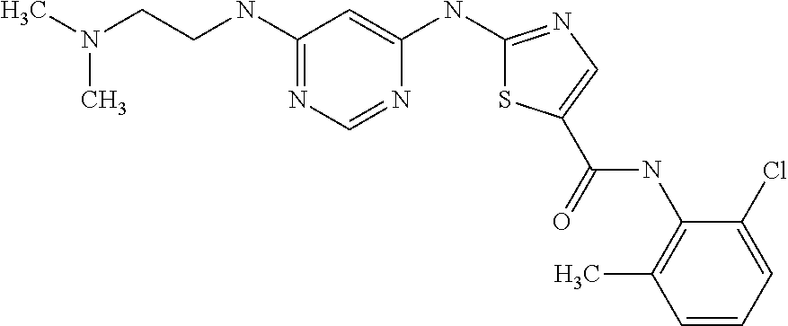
C1=CC=C(Cl)C(NC(=O)C2=CN=C(NC3=CC(NCCN(C)C)=NC=N3)S2)=C1C
